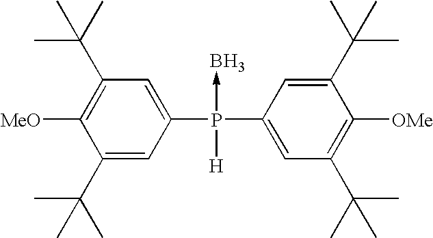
C1(C(C)(C)C)=CC(P(C2=CC(C(C)(C)C)=C([OMe])C(C(C)(C)C)=C2)(->B)[H])=CC(C(C)(C)C)=C1[MeO]
